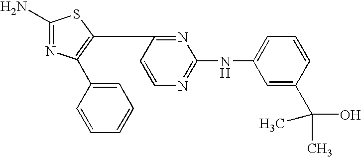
C1=C(C2=C(C3=NC(NC4=CC=CC(C(O)(C)C)=C4)=NC=C3)SC(N)=N2)C=CC=C1
